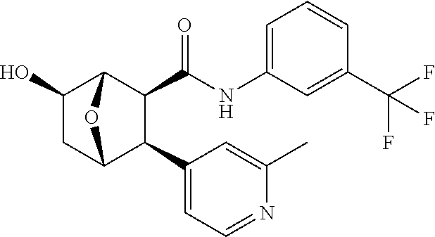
C1C2C(C3=CC=NC(C)=C3)C(C(NC3=CC=CC(C(F)(F)F)=C3)=O)C(C1O)O2
